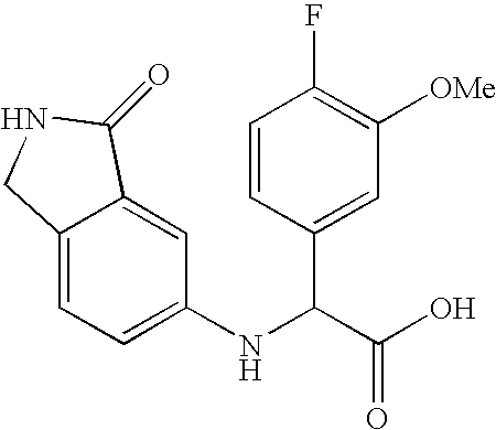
C1(NC(C(=O)O)C2=CC([OMe])=C(F)C=C2)=CC=C2C(=C1)C(=O)NC2
